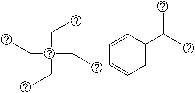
C1=CC(C(C)C)=CC=C1.C(C(CC)(CC)CC)C
